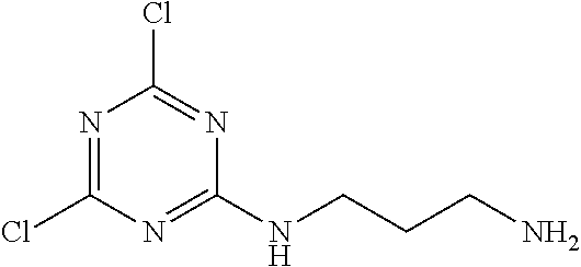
N1=C(Cl)N=C(NCCCN)N=C1Cl
